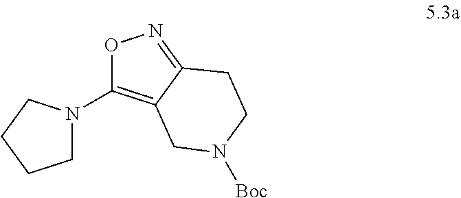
O1C(N2CCCC2)=C2C(=N1)CCN([Boc])C2
